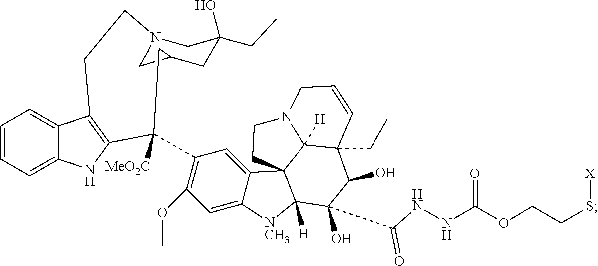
C1=CC=C2C(=C1)C1=C(N2)C(C2=C(OC)C=C3C(=C2)C24CCN5C2([H])C(CC)(C=CC5)C(O)C(C(NNC(OCCS[X])=O)=O)(O)C4([H])[NCH3]3)([MeO2C])CC2CN(CC(CC)(O)C2)CC1
